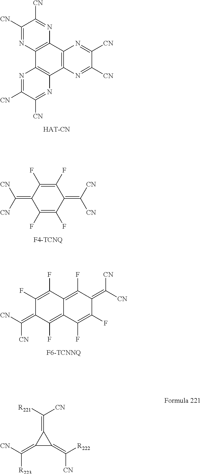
C1(F)=C(F)C(=C([CN])[CN])C(F)=C(F)C1=C([CN])[CN].C12=C(N=C([CN])C([CN])=N1)C1=C(C3=C2N=C([CN])C([CN])=N3)N=C([CN])C([CN])=N1.C12=C(F)C(=C([CN])[CN])C(F)=C(F)C1=C(F)C(=C([CN])[CN])C(F)=C2F.C1(=C([CN])[R223])C(=C([CN])[R222])C1=C([CN])[R221]
